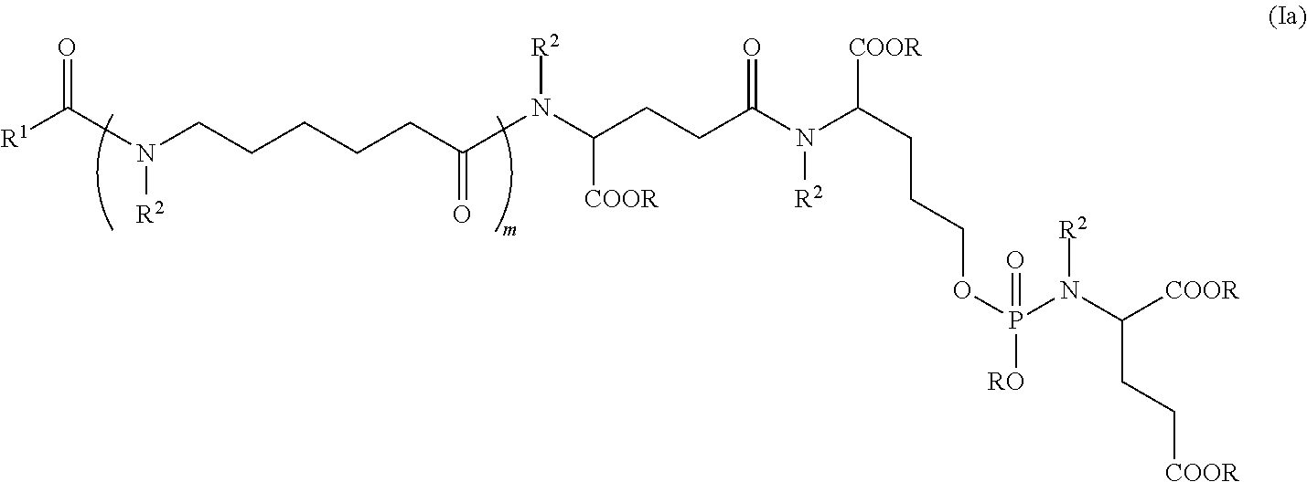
C(CCC(N(C(CCCOP([RO])(N(C(CC[COOR])[COOR])[R2])=O)[COOR])[R2])=O)([COOR])N([R2])C(=O)CCCCCN(C([R1])=O)[R2]
